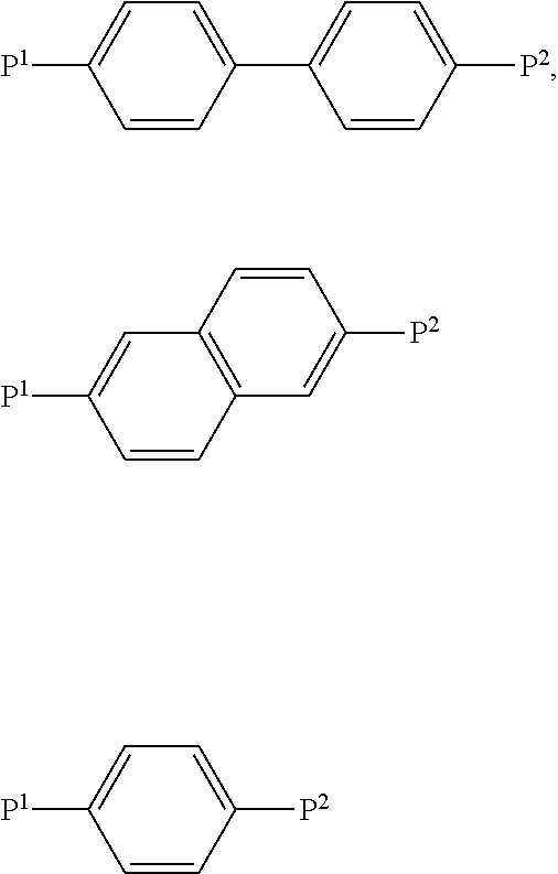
C1=CC(C2=CC=C([P2])C=C2)=CC=C1[P1].C1=CC2=C(C=C1[P1])C=CC([P2])=C2.C1=CC([P2])=CC=C1[P1]
